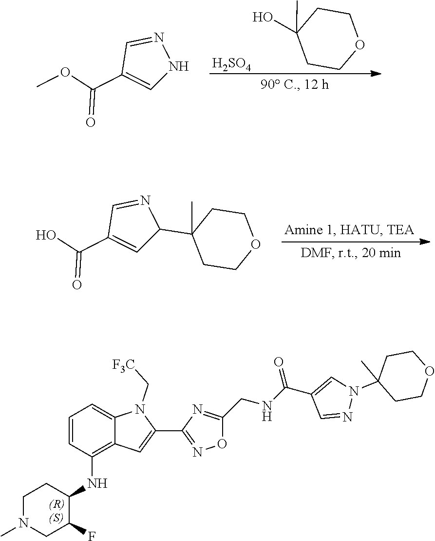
C1C(C)(O)CCOC1.[H2SO4].C1=NNC=C1C(=O)OC.C1=NC(C2(C)CCOCC2)C=C1C(=O)O.C1=CC(NC2CCN(C)CC2F)=C2C(=C1)N(C[F3C])C(C1=NOC(CNC(C3=CN(C4(C)CCOCC4)N=C3)=O)=N1)=C2
